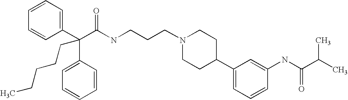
C(C(C1=CC=CC=C1)(C1=CC=CC=C1)CCCCC)(NCCCN1CCC(C2=CC=CC(NC(C(C)C)=O)=C2)CC1)=O
